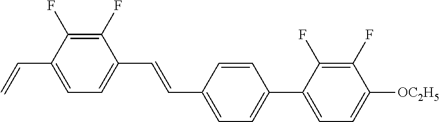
C1(F)=C(F)C(C=C)=CC=C1C=CC1=CC=C(C2=CC=C([OC2H5])C(F)=C2F)C=C1
